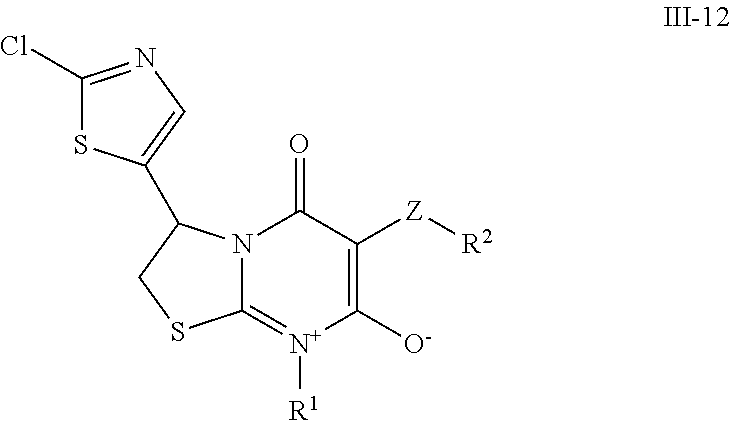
C1(Cl)=NC=C(C2N3C(=[N+]([R1])C([O-])=C([Z][R2])C3=O)SC2)S1
